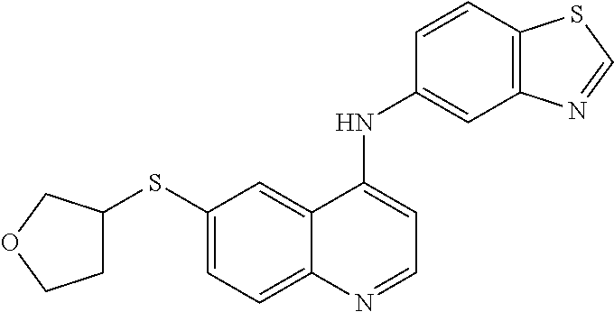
C1(SC2CCOC2)=CC=C2C(=C1)C(NC1=CC3=C(C=C1)SC=N3)=CC=N2
